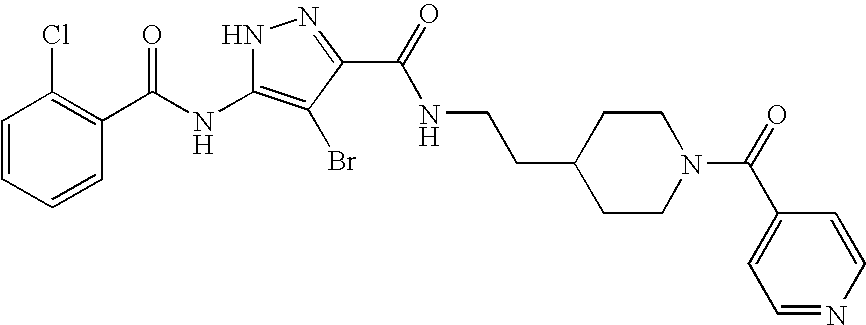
C1=CC=CC(C(NC2=C(Br)C(C(=O)NCCC3CCN(C(=O)C4=CC=NC=C4)CC3)=NN2)=O)=C1Cl
